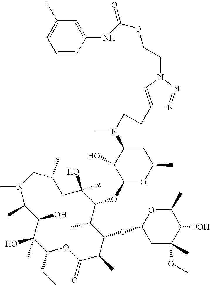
CN1C(C)C(O)C(O)(C)C(CC)OC(=O)C(C)C(OC2CC(C)(OC)C(O)C(C)O2)C(C)C(OC2OC(C)CC(N(CCC3=CN(CCOC(=O)NC4=CC(F)=CC=C4)N=N3)C)C2O)C(C)(O)CC(C)C1
